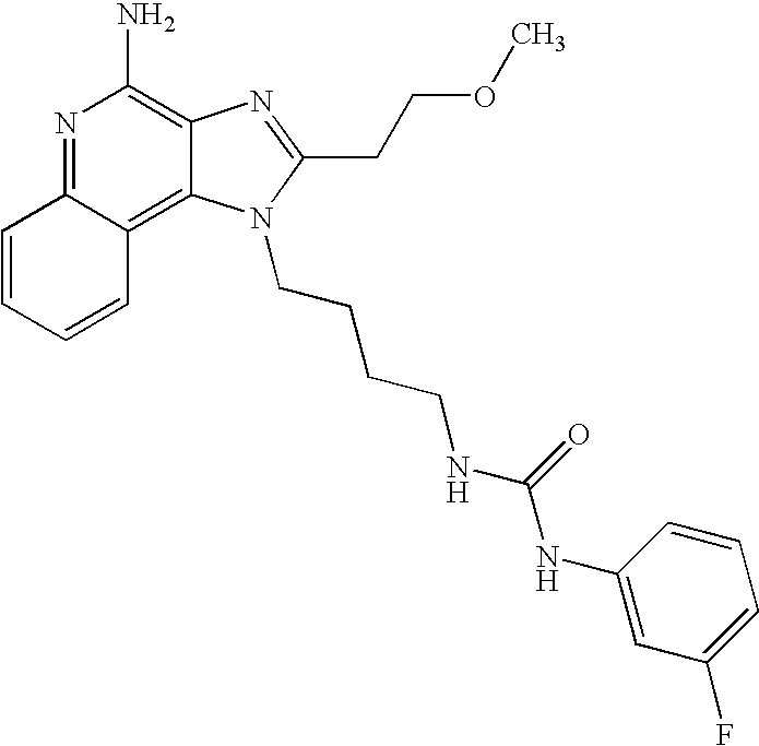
N1=C2C(=C3C(=C1N)N=C(CCOC)N3CCCCNC(NC1=CC(F)=CC=C1)=O)C=CC=C2
